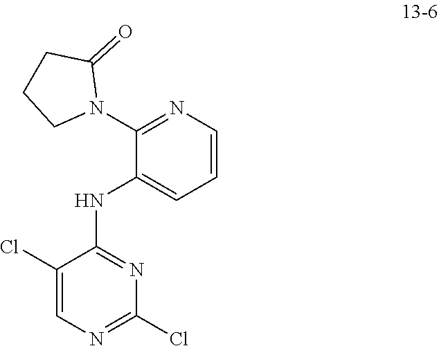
C1(Cl)=NC=C(Cl)C(NC2=CC=CN=C2N2C(=O)CCC2)=N1
